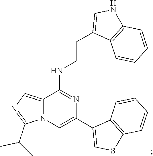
N1=C(C(C)C)N2C=C(C3=CSC4=C3C=CC=C4)N=C(NCCC3=CNC4=C3C=CC=C4)C2=C1
